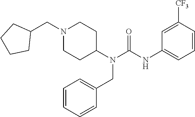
N1(CC2CCCC2)CCC(N(C(NC2=CC=CC([CF3])=C2)=O)CC2=CC=CC=C2)CC1
